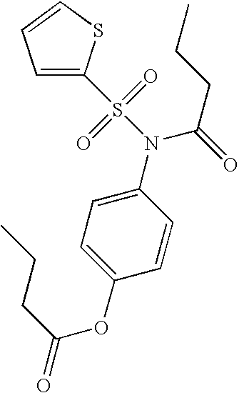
C1=C(N(S(C2=CC=CS2)(=O)=O)C(=O)CCC)C=CC(OC(=O)CCC)=C1
